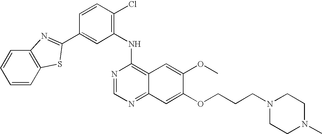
C1=CC(Cl)=C(NC2=C3C(=NC=N2)C=C(OCCCN2CCN(C)CC2)C(OC)=C3)C=C1C1=NC2=C(C=CC=C2)S1
